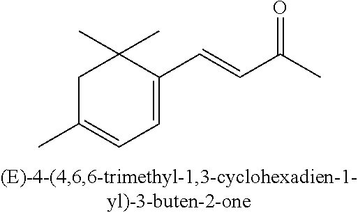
C1=C(C=CC(C)=O)C(C)(C)CC(C)=C1
